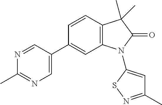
C1(C)=NC=C(C2=CC3=C(C=C2)C(C)(C)C(=O)N3C2=CC(C)=NS2)C=N1
